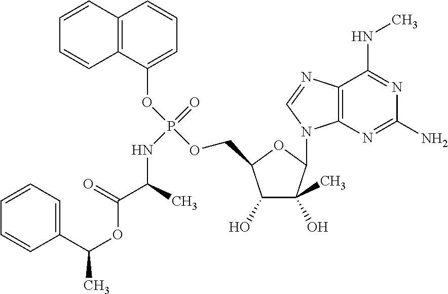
C1(O)C(C)(O)C(N2C3=C(N=C2)C(NC)=NC(N)=N3)OC1COP(OC1=CC=CC2=C1C=CC=C2)(=O)NC(C(OC(C1=CC=CC=C1)C)=O)C
